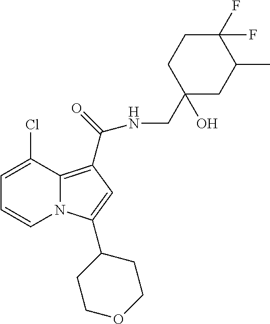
C1=C(Cl)C2=C(C(=O)NCC3(O)CC(C)C(F)(F)CC3)C=C(C3CCOCC3)N2C=C1
